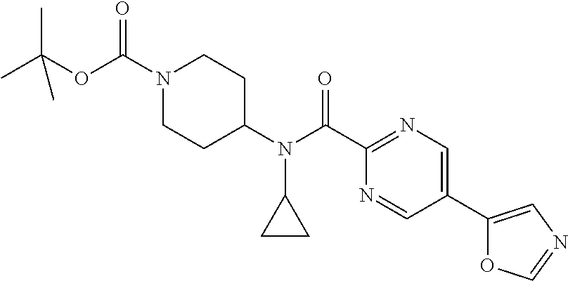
CC(OC(N1CCC(N(C2CC2)C(C2=NC=C(C3=CN=CO3)C=N2)=O)CC1)=O)(C)C
